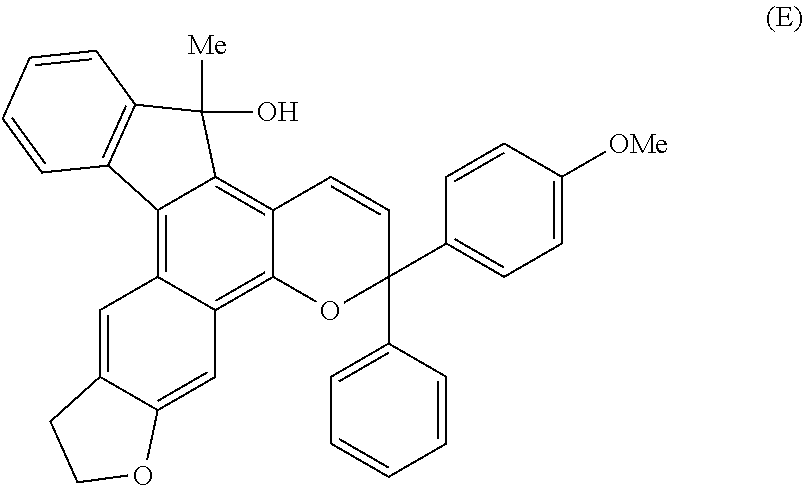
C1=C2C(=CC3=C4C(=C5C(=C13)C1=C(C5([Me])O)C=CC=C1)C=CC(C1=CC=CC=C1)(C1=CC=C([OMe])C=C1)O4)OCC2
